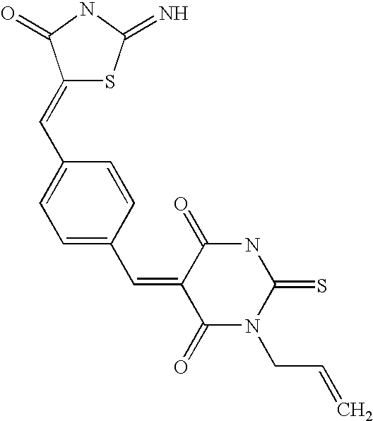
C1(=CC2=CC=C(C=C3C(=O)N(CC=C)C(=S)NC3=O)C=C2)SC(=N)NC1=O
